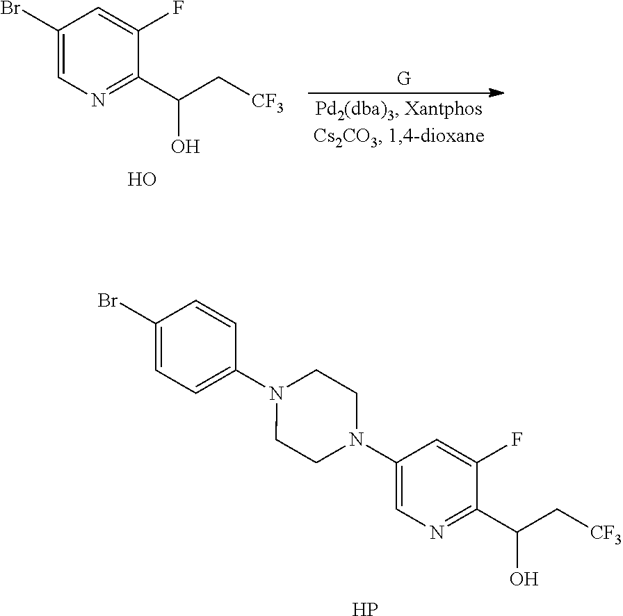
C1(Br)=CC=C(N2CCN(C3=CN=C(C(C[CF3])O)C(F)=C3)CC2)C=C1.P.C1(Br)=CN=C(C(C[CF3])O)C(F)=C1.O
